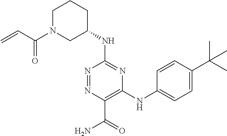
C1(NC2CCCN(C(C=C)=O)C2)=NC(NC2=CC=C(C(C)(C)C)C=C2)=C(C(=O)N)N=N1
